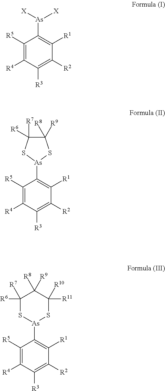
C1([R5])=C([R4])C([R3])=C([R2])C([R1])=C1[As]1SC([R11])([R10])C([R8])([R9])C([R7])([R6])S1.C1([R5])=C([R4])C([R3])=C([R2])C([R1])=C1[As]([X])[X].C1([R5])=C([R4])C([R3])=C([R2])C([R1])=C1[As]1SC([R9])([R8])C([R6])([R7])S1
